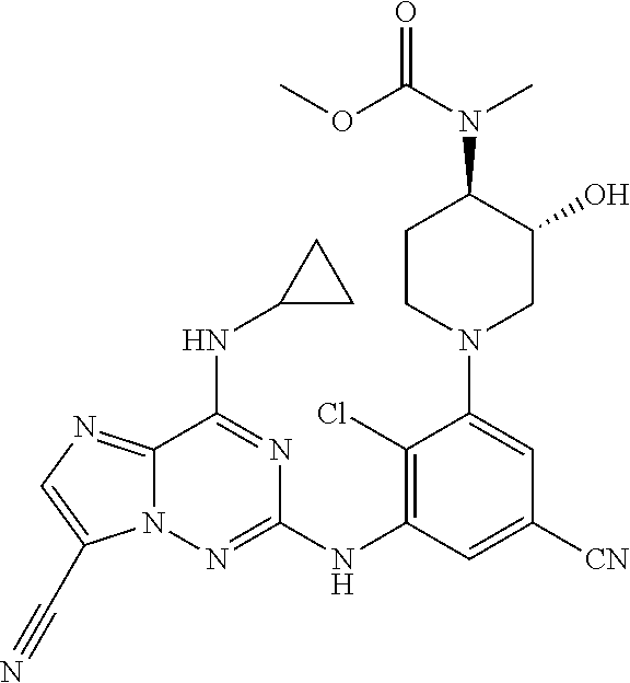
COC(N(C1C(O)CN(C2=CC([CN])=CC(NC3=NN4C(=NC=C4C#N)C(NC4CC4)=N3)=C2Cl)CC1)C)=O
